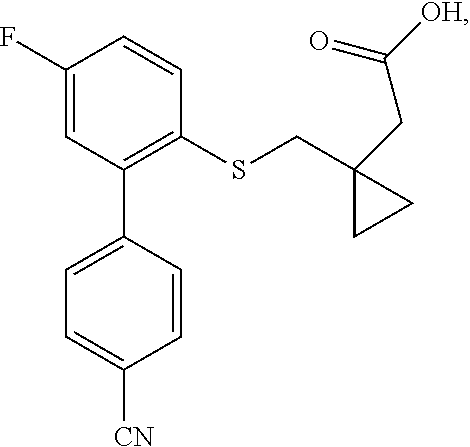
C1(F)=CC(C2=CC=C([CN])C=C2)=C(SCC2(CC([OH])=O)CC2)C=C1
